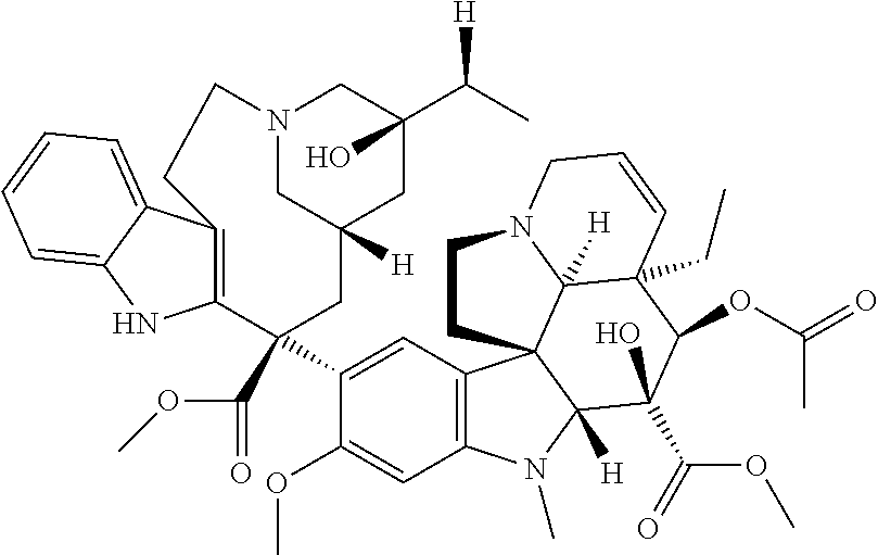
C12=C(C(C3=CC4=C(C=C3OC)N(C)C3([H])C45C4([H])C(CC)(C(OC(=O)C)C3(O)C(=O)OC)C=CCN4CC5)(C(OC)=O)CC3([H])CN(CC(C(C)[H])(O)C3)CC1)NC1=CC=CC=C21
